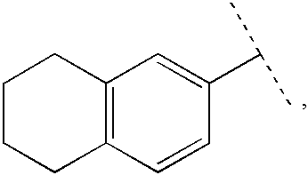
C1CCC2=C(C1)C=C(C(C)C)C=C2
